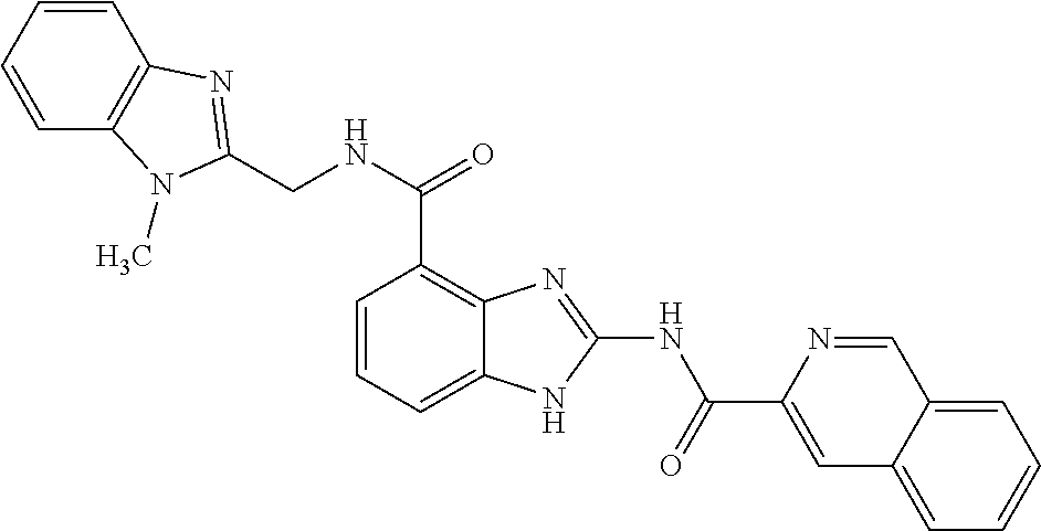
C1=CC=C2C(=C1C(=O)NCC1=NC3=C(C=CC=C3)N1C)N=C(NC(C1=CC3=CC=CC=C3C=N1)=O)N2
